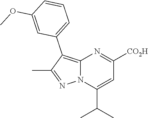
C12=C(C3=CC=CC(OC)=C3)C(C)=NN1C(C(C)C)=CC([CO2H])=N2
